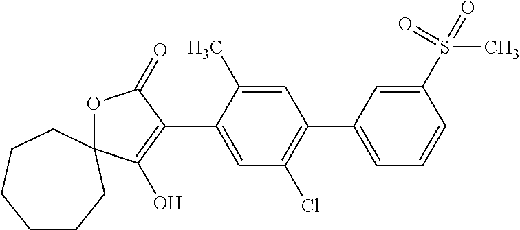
O1C(=O)C(C2=CC(Cl)=C(C3=CC=CC(S(=O)(C)=O)=C3)C=C2C)=C(O)C12CCCCCC2
